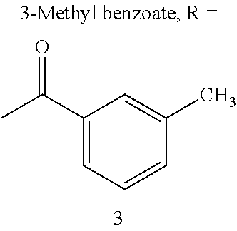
C1(C(C)=O)=CC=CC(C)=C1
